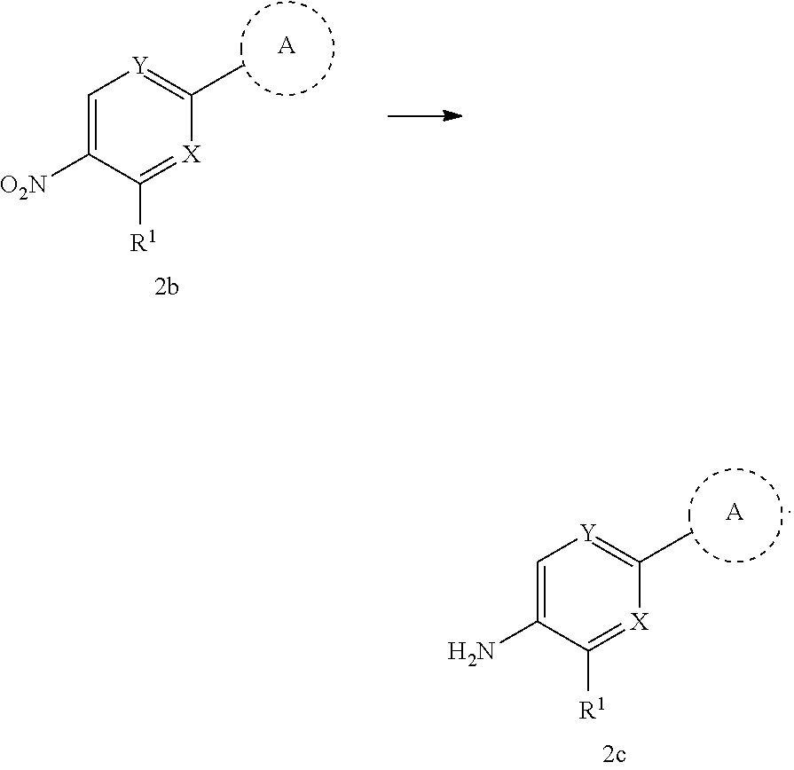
[A].C1=C(N)C([R1])=[X]C(C)=[Y]1.[A].C1=C([O2N])C([R1])=[X]C(C)=[Y]1
